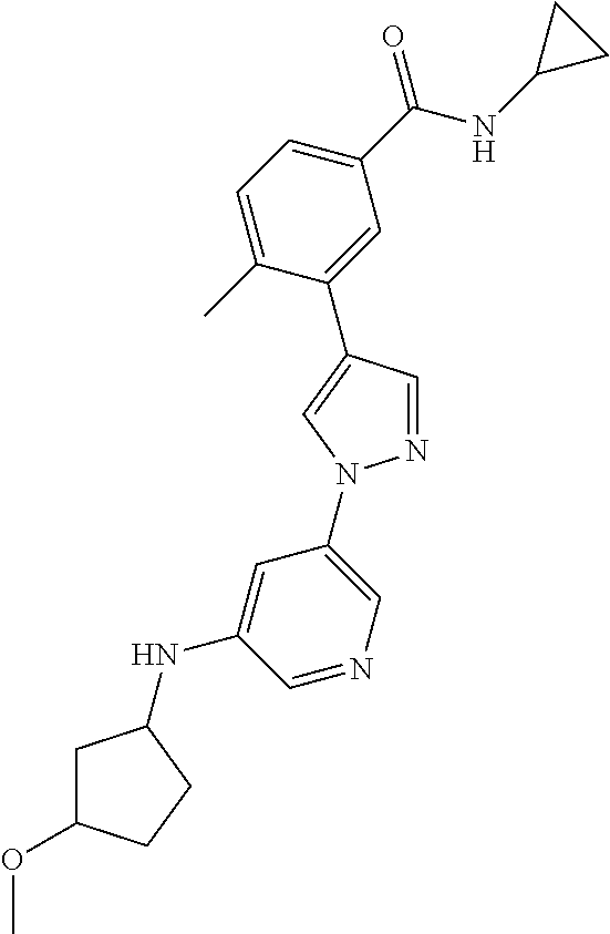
C1=C(C)C(C2=CN(C3=CN=CC(NC4CC(OC)CC4)=C3)N=C2)=CC(C(NC2CC2)=O)=C1
